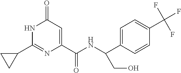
C1(=O)C=C(C(NC(C2=CC=C(C(F)(F)F)C=C2)CO)=O)N=C(C2CC2)N1
